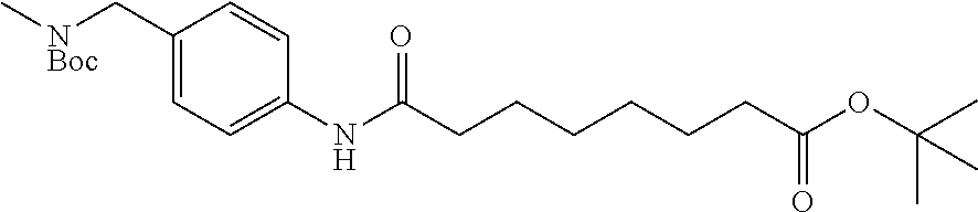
C1=C(NC(CCCCCCC(OC(C)(C)C)=O)=O)C=CC(C[NBoc]C)=C1
